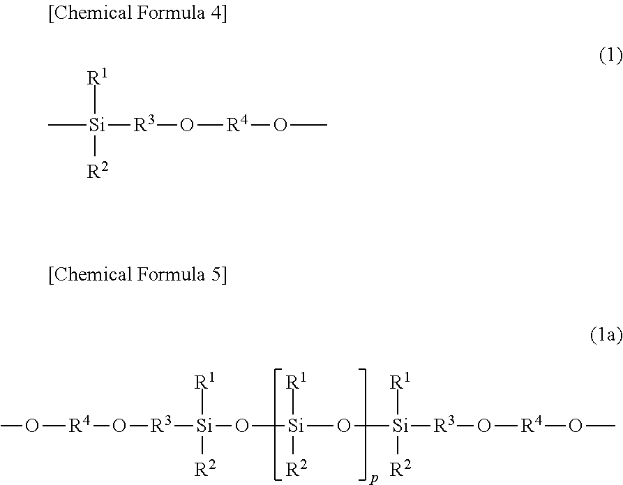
CO[R4]O[R3][Si]([R1])([R2])O[Si]([R1])([R2])O[Si]([R3]O[R4]OC)([R1])[R2].[R1][Si]([R2])([R3]O[R4]OC)C
